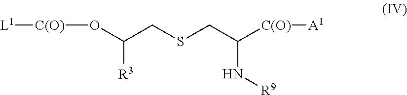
[C(O)](OC(CSCC([C(O)][A1])N[R9])[R3])[L1]
